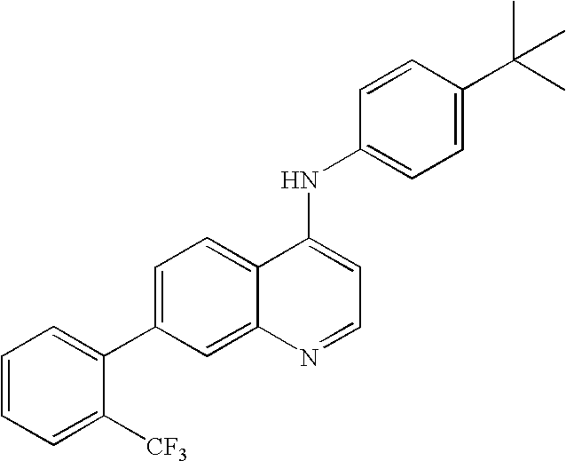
C1=CC=C([CF3])C(C2=CC=C3C(=C2)N=CC=C3NC2=CC=C(C(C)(C)C)C=C2)=C1
